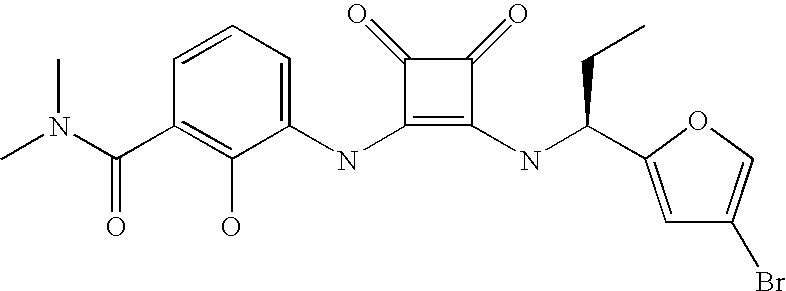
C(C1=C(O)C(NC2=C(NC(CC)C3=CC(Br)=CO3)C(=O)C2=O)=CC=C1)(=O)N(C)C
